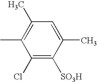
C1(Cl)=C([SO3H])C(C)=CC(C)=C1C
